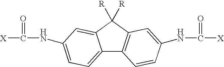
C12=CC=C(NC([X])=O)C=C1C([R])([R])C1=C2C=CC(NC([X])=O)=C1
